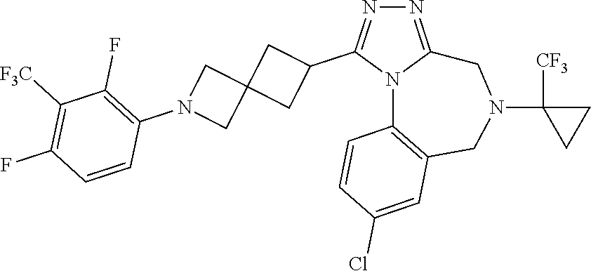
N1=C2N(C(C3CC4(C3)CN(C3=C(F)C([F3C])=C(F)C=C3)C4)=N1)C1=C(CN(C3([CF3])CC3)C2)C=C(Cl)C=C1
